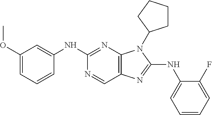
C1(NC2=CC(OC)=CC=C2)=NC2=C(C=N1)N=C(NC1=CC=CC=C1F)N2C1CCCC1
